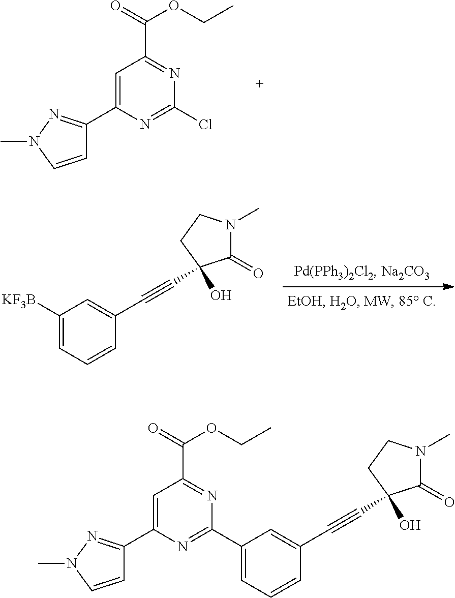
C1(C2=NN(C)C=C2)=CC(C(=O)OCC)=NC(Cl)=N1.C1=C(C2=NC(C3=NN(C)C=C3)=CC(C(=O)OCC)=N2)C=C(C#CC2(O)C(=O)N(C)CC2)C=C1.[KF3B]C1=CC=CC(C#CC2(O)C(=O)N(C)CC2)=C1
